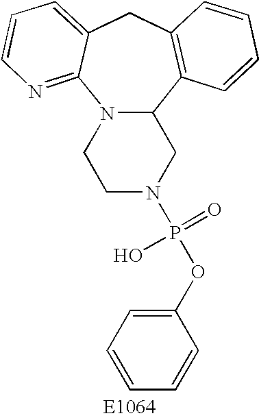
N12C(C3=C(CC4=CC=CN=C14)C=CC=C3)CN(P(OC1=CC=CC=C1)(=O)O)CC2
